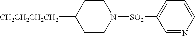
[CH2CH2CH2CH2]C1CCN([SO2]C2=CC=CN=C2)CC1
